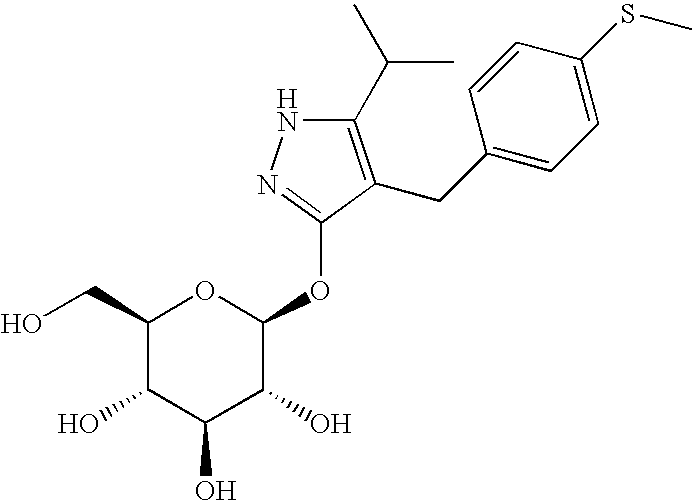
C1(C(C)C)=C(CC2=CC=C(SC)C=C2)C(OC2OC(CO)C(O)C(O)C2O)=NN1
